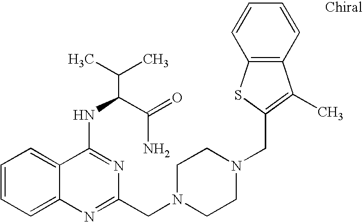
C1=CC=C2C(=C1)C(NC(C(N)=O)C(C)C)=NC(CN1CCN(CC3=C(C)C4=C(S3)C=CC=C4)CC1)=N2
